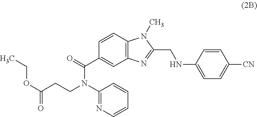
C1(N(CCC(OCC)=O)C(C2=CC3=C(C=C2)N(C)C(CNC2=CC=C([CN])C=C2)=N3)=O)=NC=CC=C1
